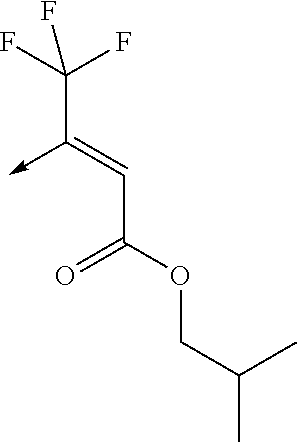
C(C(OCC(C)C)=O)=C(C(F)(F)F)->C
